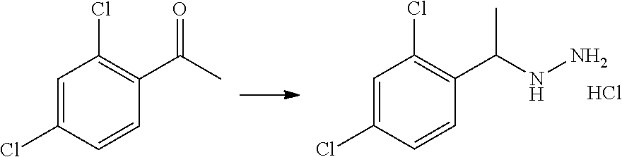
C1=C(Cl)C=CC(C(C)=O)=C1Cl.C1=C(Cl)C=CC(C(NN)C)=C1Cl.Cl
